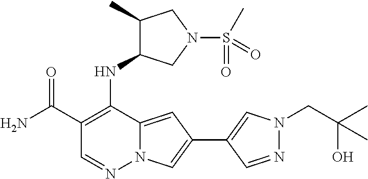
NC(C1=C(NC2C(C)CN(S(=O)(=O)C)C2)C2=CC(C3=CN(CC(O)(C)C)N=C3)=CN2N=C1)=O
